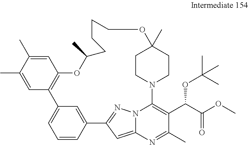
C1=C(C)C(C)=CC2=C1OC(C)CCCCOC1(C)CCN(C3=C(C(C(OC)=O)OC(C)(C)C)C(C)=NC4=CC(=NN43)C3=CC2=CC=C3)CC1
